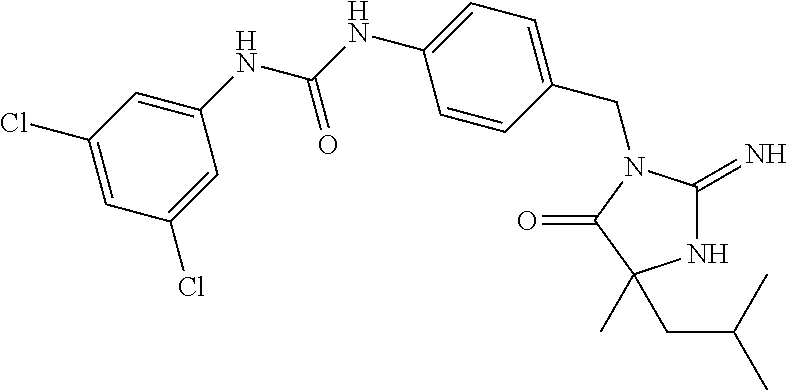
N1C(=N)N(CC2=CC=C(NC(NC3=CC(Cl)=CC(Cl)=C3)=O)C=C2)C(=O)C1(CC(C)C)C
